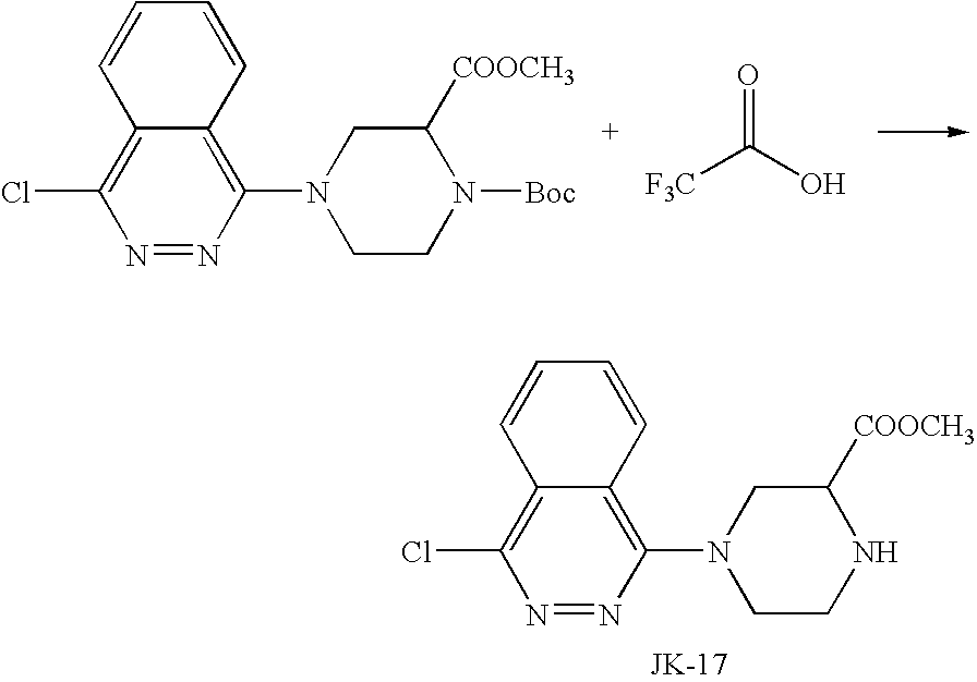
N1=NC(N2CCN([Boc])C([COOCH3])C2)=C2C(=C1Cl)C=CC=C2.[F3C]C(O)=O.N1=NC(N2CCNC([COOCH3])C2)=C2C(=C1Cl)C=CC=C2
